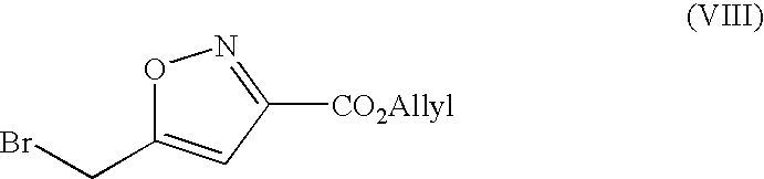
O1C(CBr)=CC([CO2Allyl])=N1
